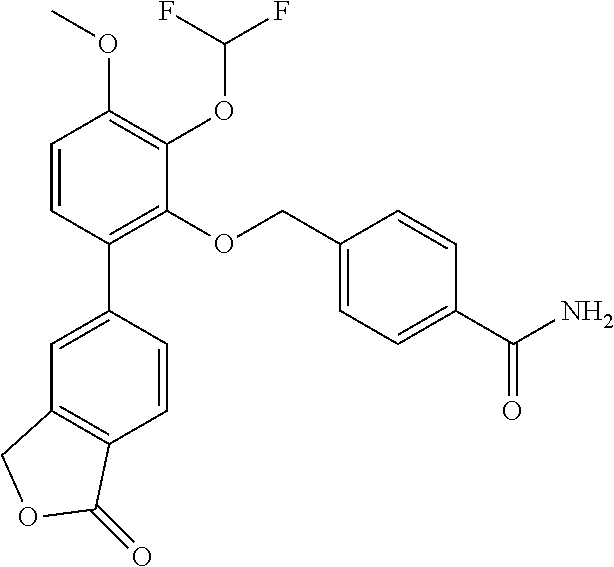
C1=CC(C2=CC3=C(C=C2)C(=O)OC3)=C(OCC2=CC=C(C(N)=O)C=C2)C(OC(F)F)=C1OC
